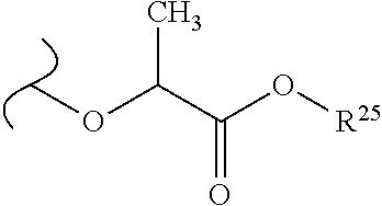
COC(C(O[R25])=O)C
